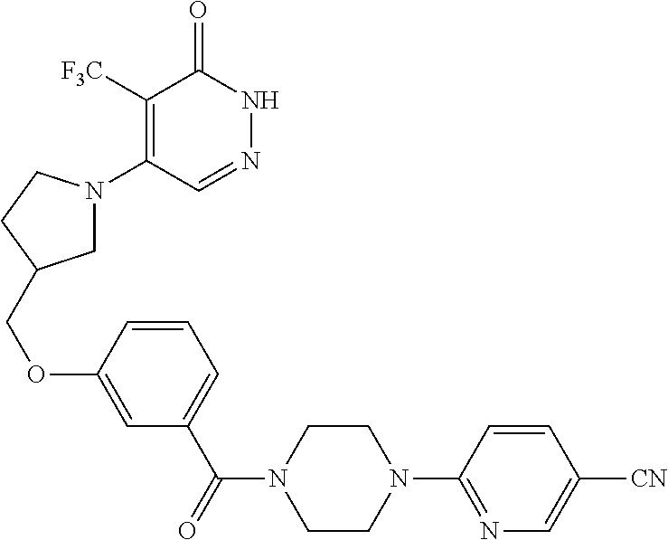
C1([F3C])=C(N2CC(COC3=CC(C(=O)N4CCN(C5=NC=C([CN])C=C5)CC4)=CC=C3)CC2)C=NNC1=O
